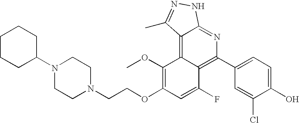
C1(N2CCN(CCOC3=C(OC)C4=C5C(=NC(C6=CC=C(O)C(Cl)=C6)=C4C(F)=C3)NN=C5C)CC2)CCCCC1
